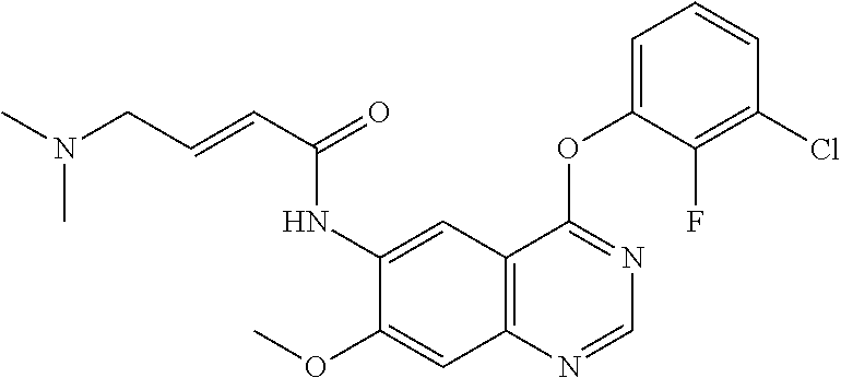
COC1=CC2=C(C=C1NC(C=CCN(C)C)=O)C(OC1=CC=CC(Cl)=C1F)=NC=N2
